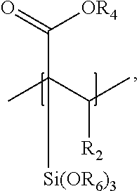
CC(C(C)[R2])(C(=O)[OR4])[Si(OR6)3]
